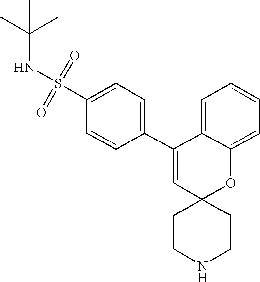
C1(C2=CC=C(S(=O)(=O)NC(C)(C)C)C=C2)=CC2(OC3=CC=CC=C13)CCNCC2
